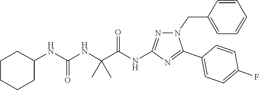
C1(C2=NC(NC(C(NC(NC3CCCCC3)=O)(C)C)=O)=NN2CC2=CC=CC=C2)=CC=C(F)C=C1
